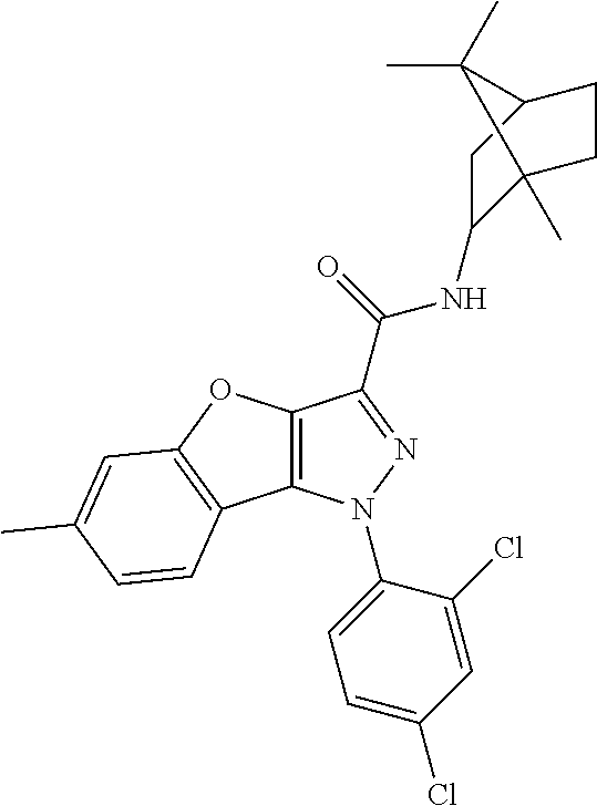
C12=C(N(C3=CC=C(Cl)C=C3Cl)N=C1C(NC1C3(C)CCC(C1)C3(C)C)=O)C1=C(O2)C=C(C)C=C1
